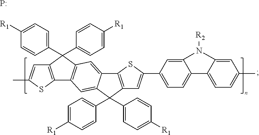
C1(C2(C3=CC=C([R1])C=C3)C3=C(C4=C2C=C2C(=C4)C(C4=CC=C([R1])C=C4)(C4=CC=C([R1])C=C4)C4=C2SC(C2=CC=C5C(=C2)N([R2])C2=CC(C)=CC=C52)=C4)SC(C)=C3)=CC=C([R1])C=C1.P
